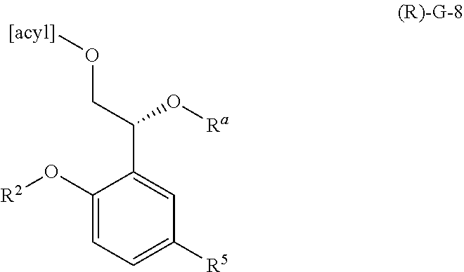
C1(O[R2])=CC=C([R5])C=C1C(CO[[acyl]])O[Ra]
